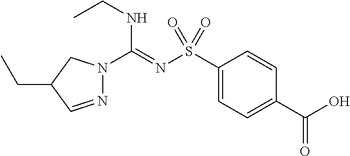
N1=CC(CC)CN1C(=NS(C1=CC=C(C(O)=O)C=C1)(=O)=O)NCC
